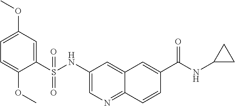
C1(S(NC2=CN=C3C(=C2)C=C(C(NC2CC2)=O)C=C3)(=O)=O)=CC(OC)=CC=C1OC
